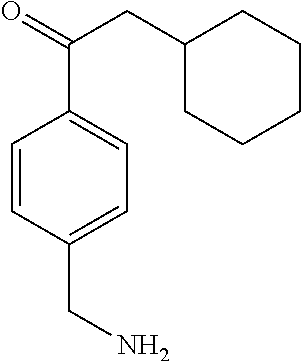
C1=CC(CN)=CC=C1C(=O)CC1CCCCC1
